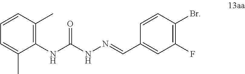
C1(NC(NN=CC2=CC(F)=C(Br)C=C2)=O)=C(C)C=CC=C1C
